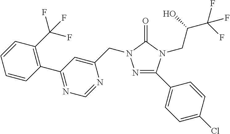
N1=C(C2=CC=C(Cl)C=C2)N(CC(C(F)(F)F)O)C(=O)N1CC1=CC(C2=C(C(F)(F)F)C=CC=C2)=NC=N1
